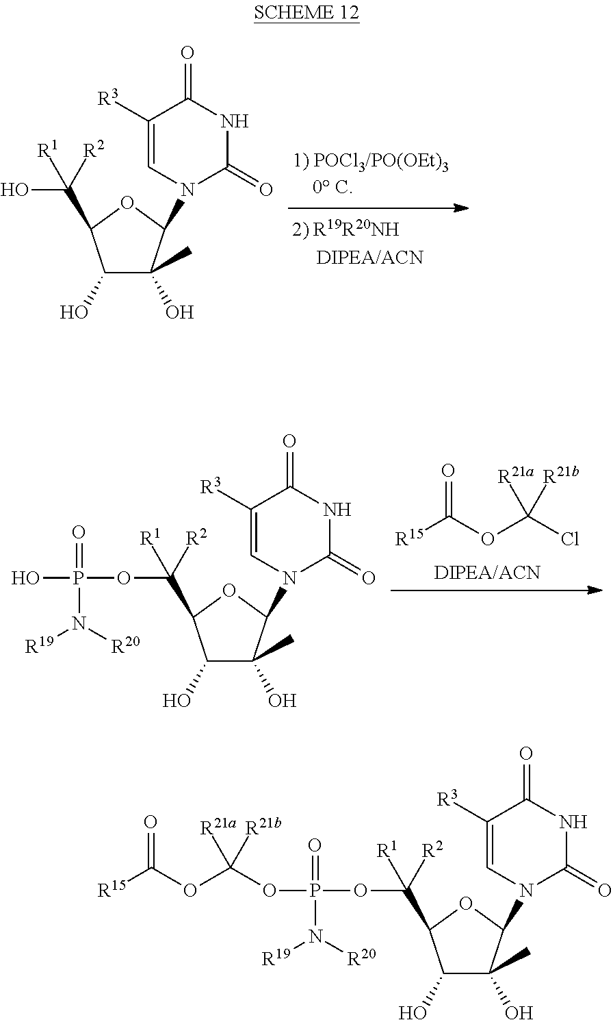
[R15]C(OC(Cl)([R21a])[R21b])=O.O(C(C1C(O)C(O)(C)C(N2C(=O)NC(=O)C([R3])=C2)O1)([R1])[R2])P(O)(=O)N([R19])[R20].OC(C1C(O)C(O)(C)C(N2C(=O)NC(=O)C([R3])=C2)O1)([R1])[R2].O(C(C1C(O)C(O)(C)C(N2C(=O)NC(=O)C([R3])=C2)O1)([R1])[R2])P(OC([R21a])(OC([R15])=O)[R21b])(=O)N([R19])[R20]
